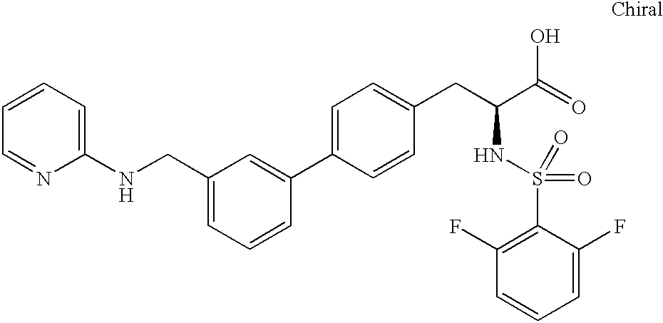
C1=CC=C(NCC2=CC=CC(C3=CC=C(CC(C(=O)O)NS(=O)(=O)C4=C(F)C=CC=C4F)C=C3)=C2)N=C1
